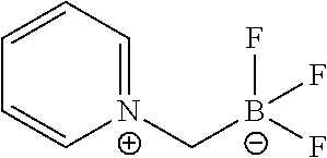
C1=CC=[N+](C[B-](F)(F)F)C=C1
